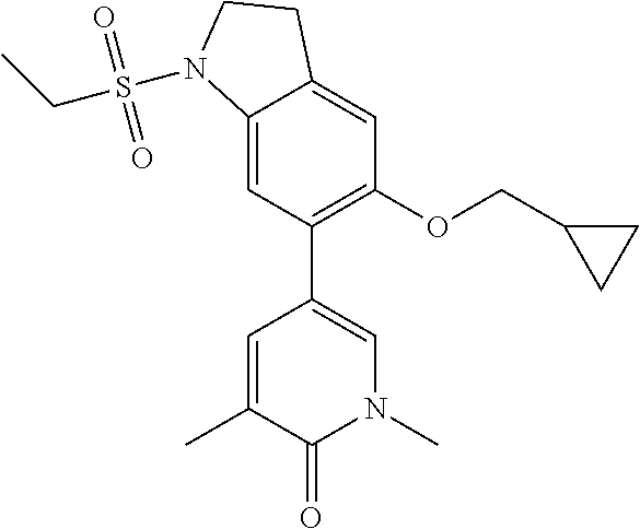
C1=C2C(=CC(OCC3CC3)=C1C1=CN(C)C(=O)C(C)=C1)CCN2S(CC)(=O)=O
